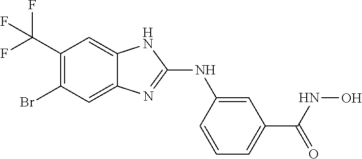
C1(C(F)(F)F)=C(Br)C=C2C(=C1)NC(NC1=CC(C(=O)NO)=CC=C1)=N2
